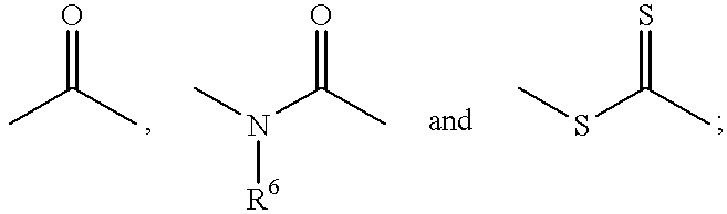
CC(C)=O.N(C(C)=O)(C)[R6].S(C(C)=S)C
